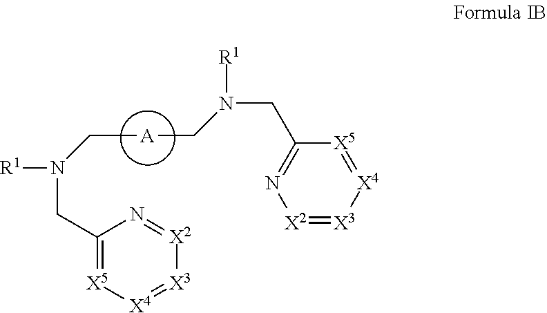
[R1]N(CC1=[X5][X4]=[X3][X2]=N1)C[A]CN(CC1=N[X2]=[X3][X4]=[X5]1)[R1]
